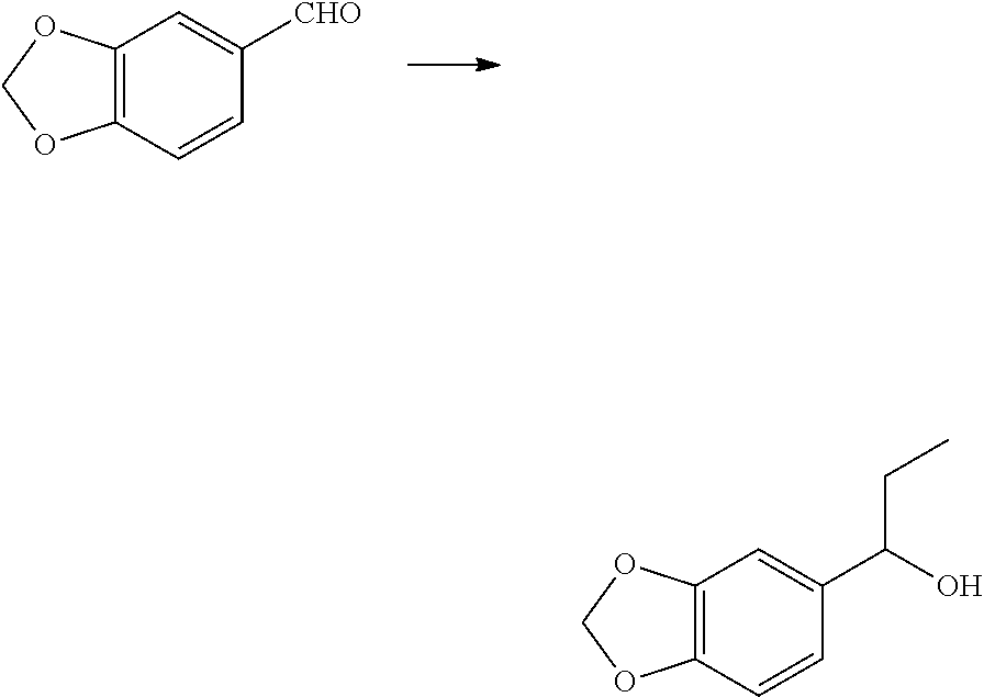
C12=C(C=CC([CHO])=C1)OCO2.C12=C(C=CC(C(CC)O)=C1)OCO2
